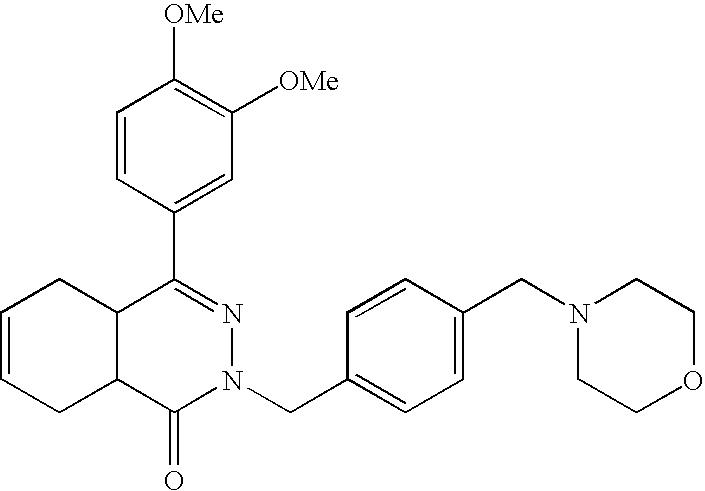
C1=CC(C2=NN(CC3=CC=C(CN4CCOCC4)C=C3)C(=O)C3C2CC=CC3)=CC([OMe])=C1[OMe]
